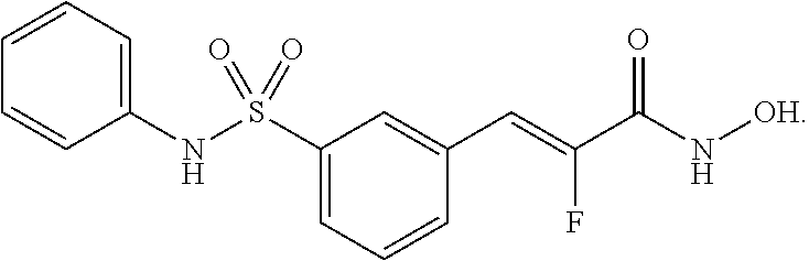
C1=C(S(NC2=CC=CC=C2)(=O)=O)C=C(C=C(F)C(N[OH])=O)C=C1
